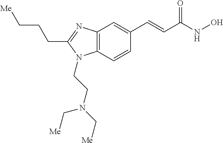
C12=C(C=CC(C=CC(NO)=O)=C1)N(CCN(C[Me])C[Me])C(CCC[Me])=N2
